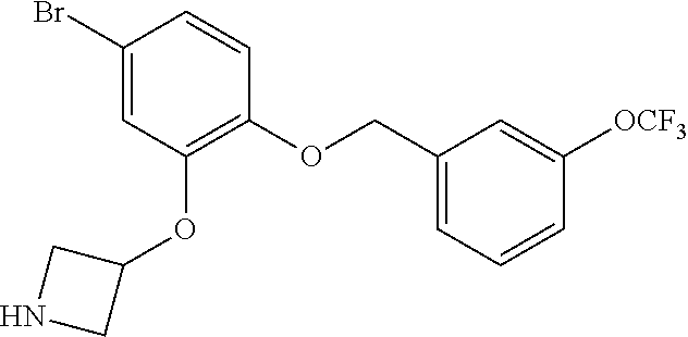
C1(OCC2=CC=CC([OCF3])=C2)=C(OC2CNC2)C=C(Br)C=C1
